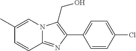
C1=CC2=NC(C3=CC=C(Cl)C=C3)=C(CO)N2C=C1C
